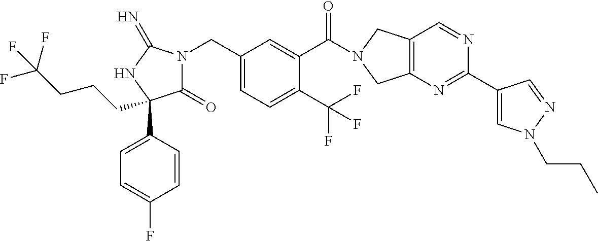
C(C1=CC=C(C(F)(F)F)C(C(=O)N2CC3=C(C2)N=C(C2=CN(CCC)N=C2)N=C3)=C1)N1C(=O)C(C2=CC=C(F)C=C2)(CCCC(F)(F)F)NC1=N
